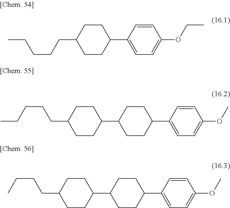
C(CCC1CCC(C2=CC=C(OCC)C=C2)CC1)CC.C1CC(C2CCC(C3=CC=C(OC)C=C3)CC2)CCC1CCCCC.C1CC(C2CCC(C3=CC=C(OC)C=C3)CC2)CCC1CCCC
